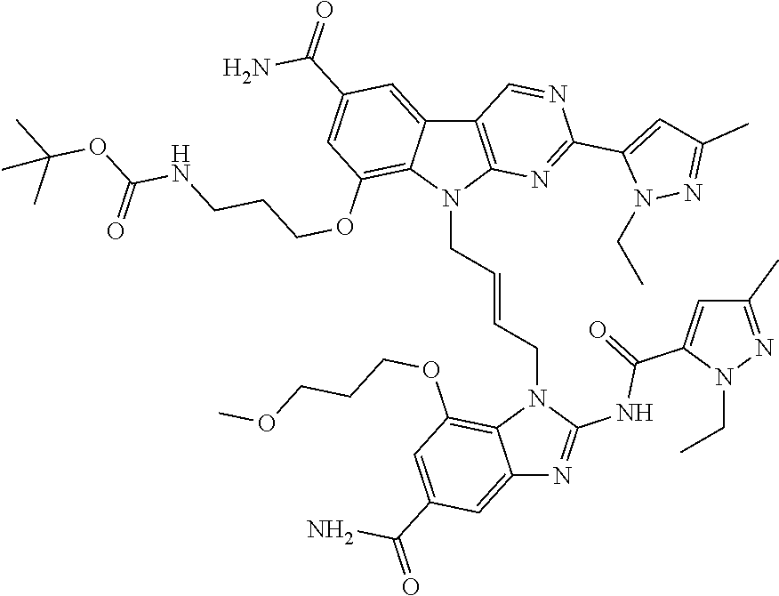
C12=CC(C(=O)N)=CC(OCCCOC)=C1N(CC=CCN1C3=C(C4=CC(C(=O)N)=CC(OCCCNC(OC(C)(C)C)=O)=C14)C=NC(C1=CC(C)=NN1CC)=N3)C(NC(C1=CC(C)=NN1CC)=O)=N2
